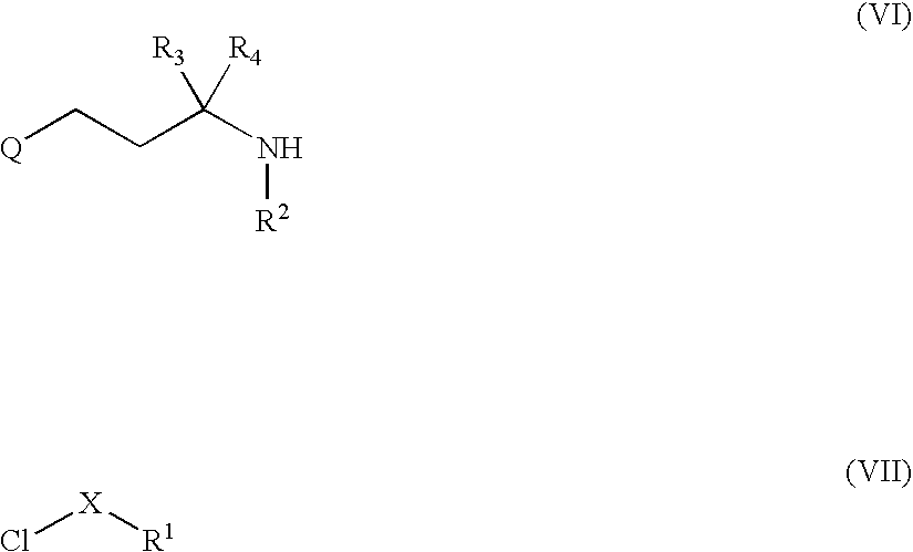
[Q]CCC(N[R2])([R3])[R4].Cl[X][R1]
